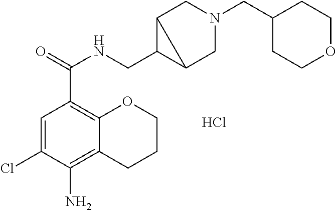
C1=C(Cl)C(N)=C2C(=C1C(=O)NCC1C3CN(CC4CCOCC4)CC13)OCCC2.Cl
